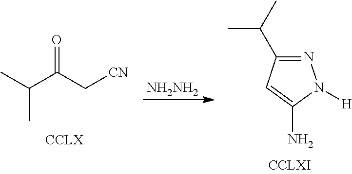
C(C)(C)C(C[CN])=O.[NH2NH2].N1=C(C(C)C)C=C(N)N1[H]
